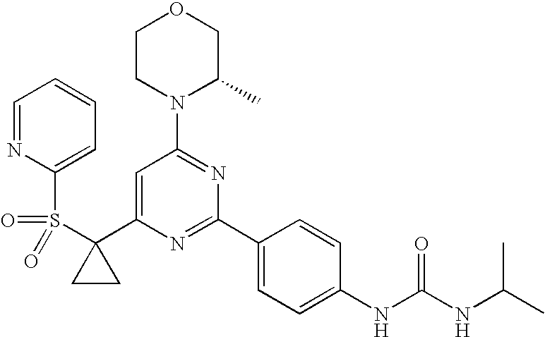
C1(C2=CC(N3C(C)COCC3)=NC(C3=CC=C(NC(=O)NC(C)C)C=C3)=N2)(S(=O)(=O)C2=CC=CC=N2)CC1
